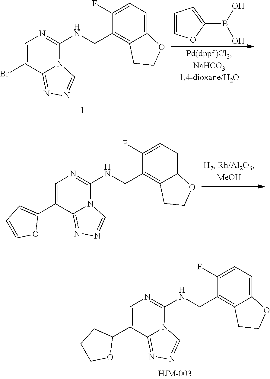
C1=C(C2CCCO2)C2=NN=CN2C(NCC2=C3C(=CC=C2F)OCC3)=N1.C1=C(Br)C2=NN=CN2C(NCC2=C3C(=CC=C2F)OCC3)=N1.C1=COC(B(O)O)=C1.C1=C(C2=CC=CO2)C2=NN=CN2C(NCC2=C3C(=CC=C2F)OCC3)=N1
